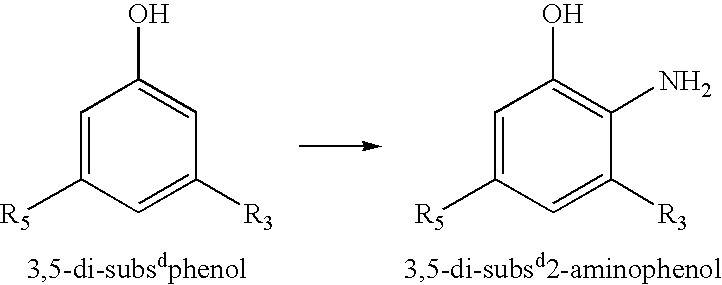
C1=C([R5])C=C([R3])C=C1O.C1=C([R5])C=C([R3])C(N)=C1O
